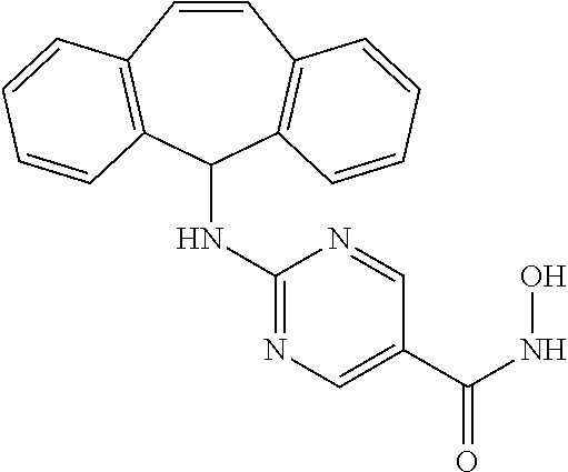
C1=CC2=C(C(NC3=NC=C(C(NO)=O)C=N3)C3=C1C=CC=C3)C=CC=C2
